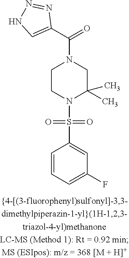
C1CN(S(=O)(=O)C2=CC(F)=CC=C2)C(C)(C)CN1C(C1=CNN=N1)=O
